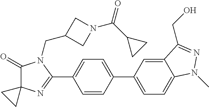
C1(=O)C2(N=C(C3=CC=C(C4=CC=C5C(=C4)C(CO)=NN5C)C=C3)N1CC1CN(C(C3CC3)=O)C1)CC2
